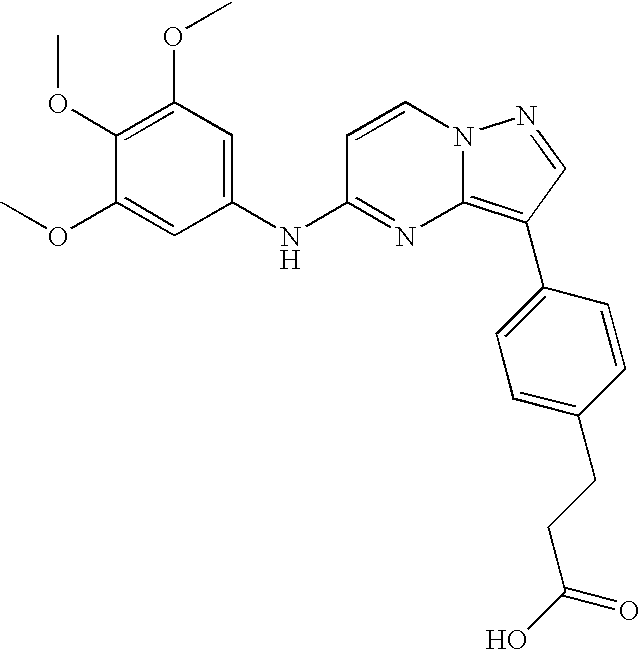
C1(OC)=C(OC)C=C(NC2=NC3=C(C4=CC=C(CCC(O)=O)C=C4)C=NN3C=C2)C=C1OC
